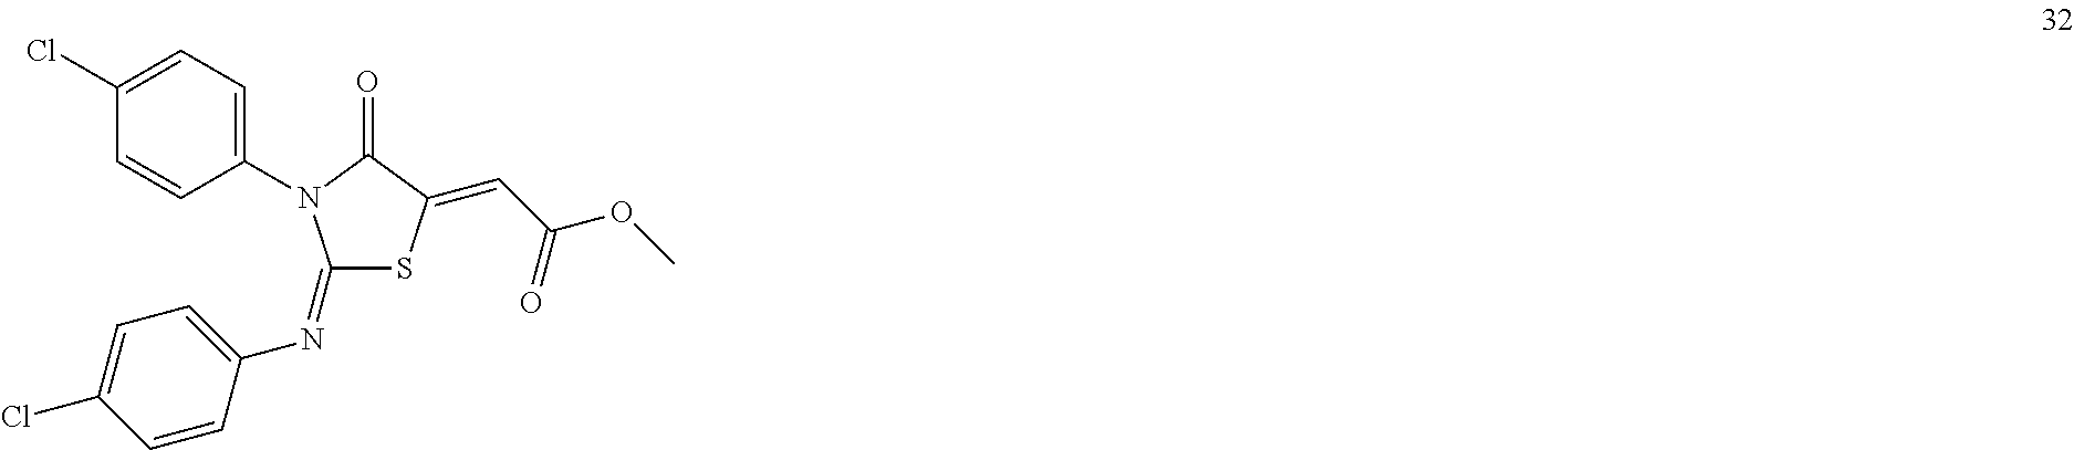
C1(=NC2=CC=C(Cl)C=C2)SC(=CC(OC)=O)C(=O)N1C1=CC=C(Cl)C=C1
